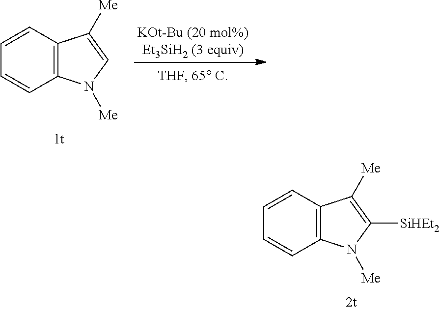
C1=CC2=C(C=C1)N([Me])C([SiHEt2])=C2[Me].C1=CC2=C(C=C1)N([Me])C=C2[Me]
